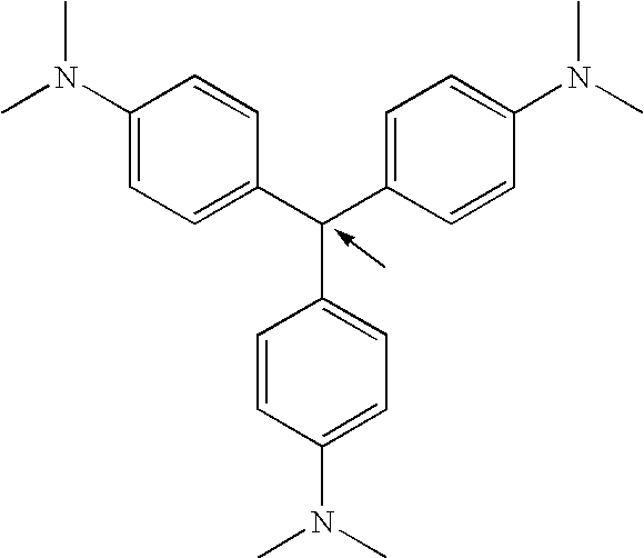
CN(C1=CC=C(C(C2=CC=C(N(C)C)C=C2)C2=CC=C(N(C)C)C=C2)C=C1)C
